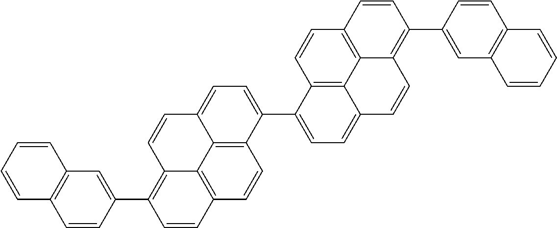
C1=CC(C2=C3C4=C(C=C2)C=CC2=C4C(=CC=C2C2=CC=C4C5=C2C=CC2=C5C(=C(C5=CC6=C(C=C5)C=CC=C6)C=C2)C=C4)C=C3)=CC2=C1C=CC=C2
